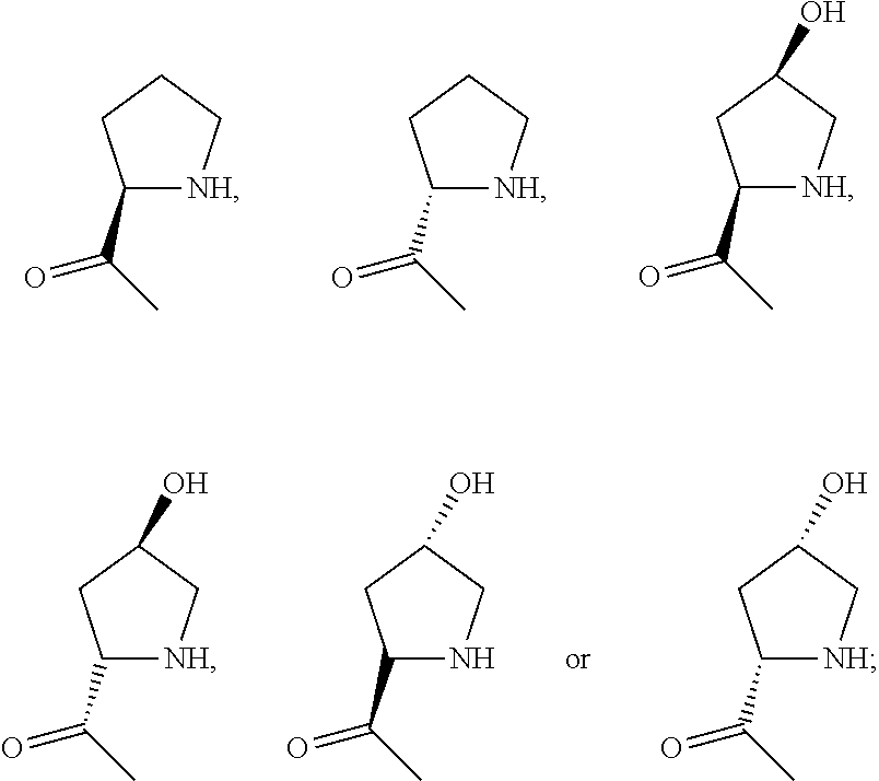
C1(C(C)=O)[NH]CCC1.C1(C(C)=O)[NH]CCC1.C1(C(C)=O)[NH]CC(O)C1.C1(C(C)=O)[NH]CC(O)C1.C1(C(C)=O)NCC(O)C1.C1(C(C)=O)[NH]CC(O)C1
